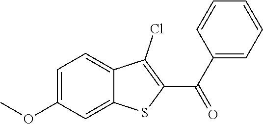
C1=C(OC)C=C2C(=C1)C(Cl)=C(C(C1=CC=CC=C1)=O)S2
